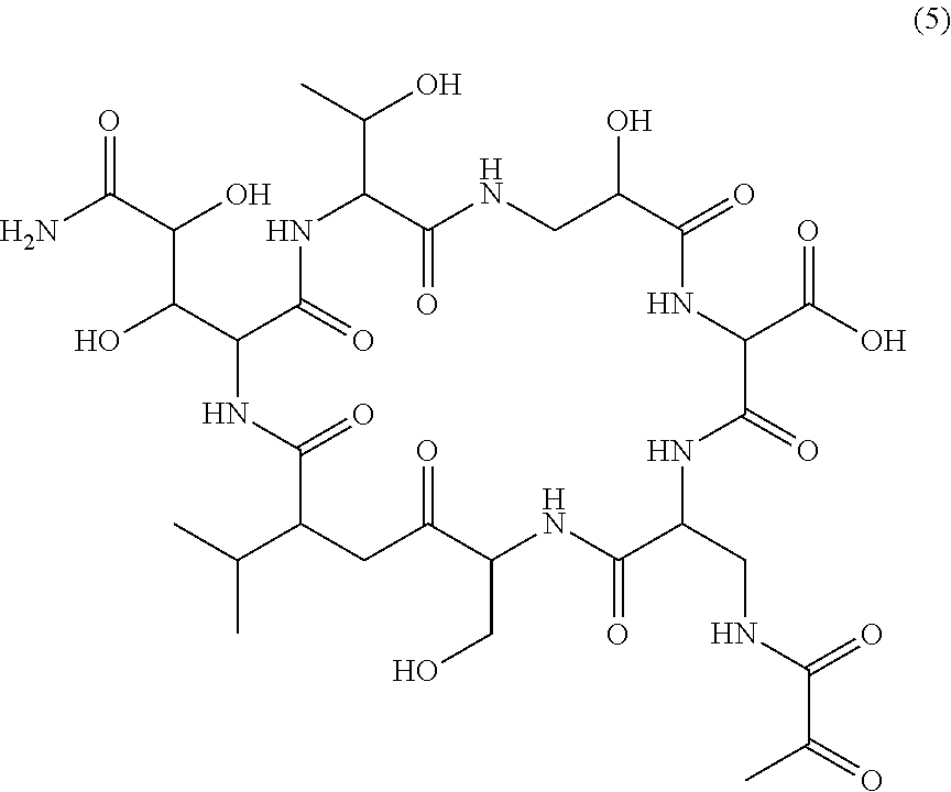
O=C(C(O)C(C1C(=O)NC(C(C)O)C(=O)NCC(O)C(=O)NC(C(O)=O)C(=O)NC(CNC(C(=O)C)=O)C(=O)NC(CO)C(=O)CC(C(C)C)C(=O)N1)O)N
